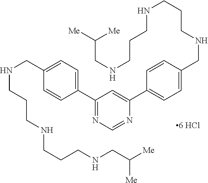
[Me]C(CNCCCNCCCNCC1=CC=C(C2=CC(C3=CC=C(CNCCCNCCCNCC([Me])[Me])C=C3)=NC=N2)C=C1)[Me]
